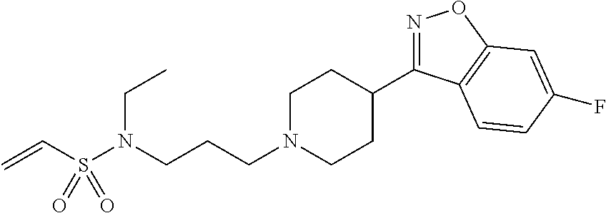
N1=C(C2CCN(CCCN(S(C=C)(=O)=O)CC)CC2)C2=C(O1)C=C(F)C=C2
